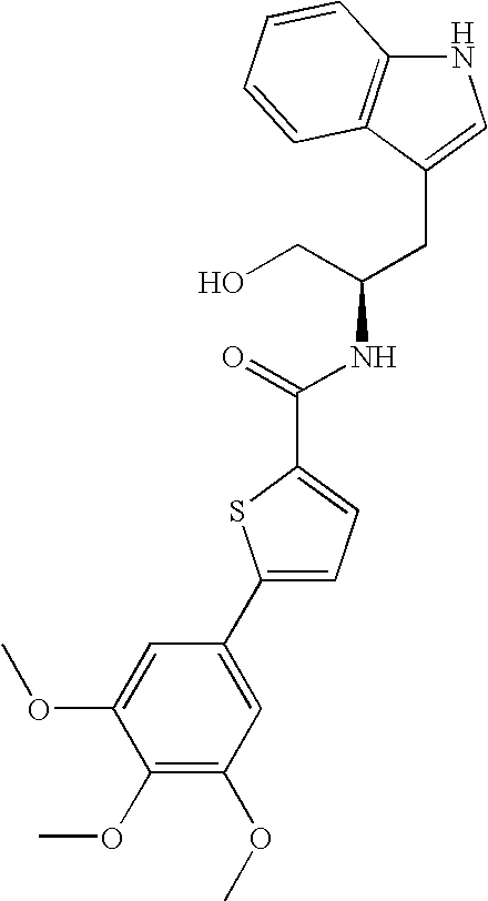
C(C(CO)NC(=O)C1=CC=C(C2=CC(OC)=C(OC)C(OC)=C2)S1)C1=CNC2=C1C=CC=C2
